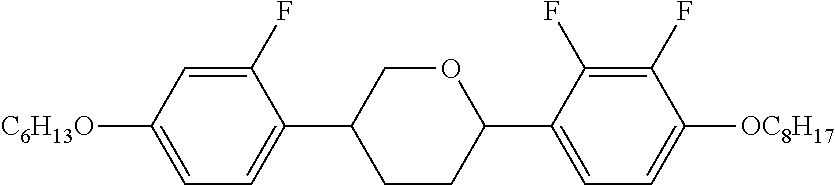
C1(F)=CC([C6H13O])=CC=C1C1CCC(C2=CC=C([OC8H17])C(F)=C2F)OC1
